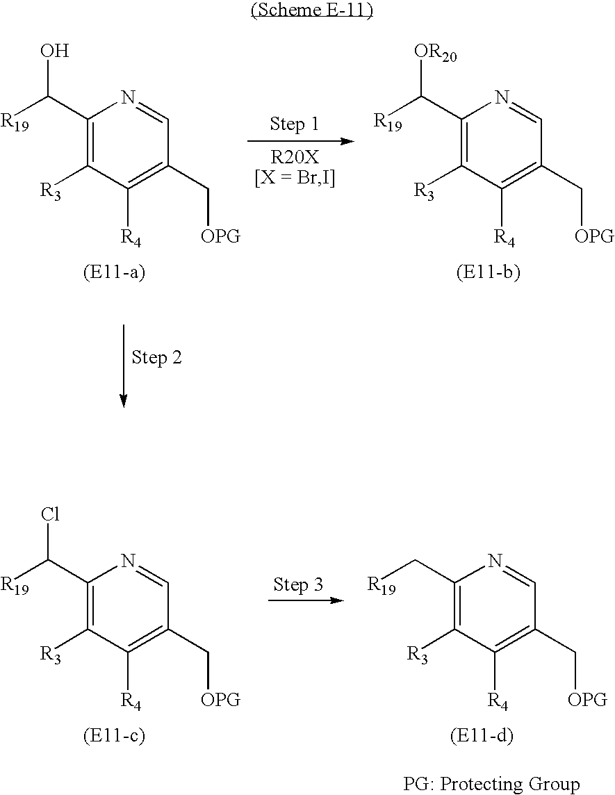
C1(C([R19])O)=C([R3])C([R4])=C(C[OPG])C=N1.C1(C([R19])[OR20])=C([R3])C([R4])=C(C[OPG])C=N1.C1(C([R19])Cl)=C([R3])C([R4])=C(C[OPG])C=N1.C1(C[R19])=C([R3])C([R4])=C(C[OPG])C=N1
